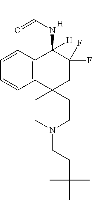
C12=C(C=CC=C1)C(NC(C)=O)([H])C(F)(F)CC21CCN(CCC(C)(C)C)CC1.[H]
